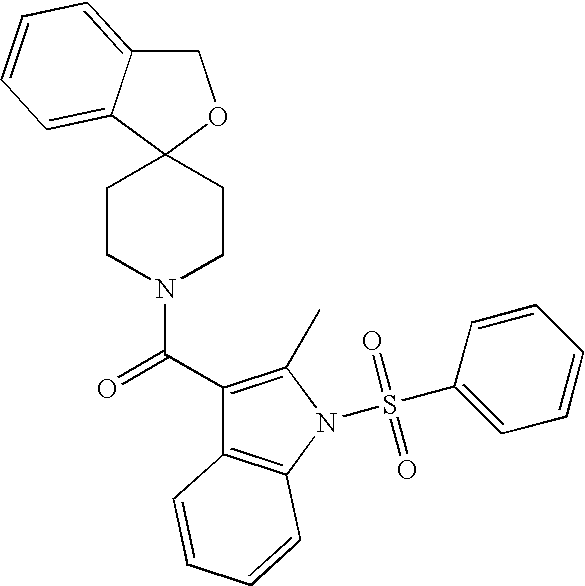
C1C2=CC=CC=C2C2(O1)CCN(C(C1=C(C)N(S(C3=CC=CC=C3)(=O)=O)C3=C1C=CC=C3)=O)CC2
